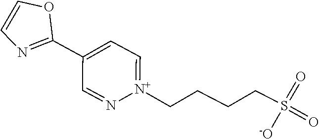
S(=O)(CCCC[N+]1=CC=C(C2=NC=CO2)C=N1)([-O])=O
